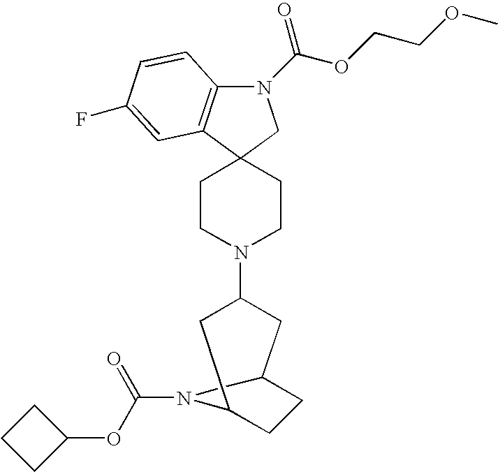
N1(C(OCCOC)=O)C2=C(C3(C1)CCN(C1CC4CCC(C1)N4C(=O)OC1CCC1)CC3)C=C(F)C=C2
